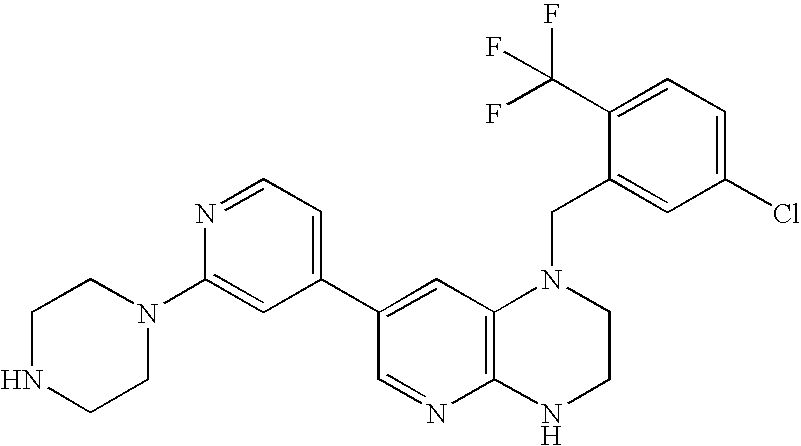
C12=C(NCCN1CC1=CC(Cl)=CC=C1C(F)(F)F)N=CC(C1=CC=NC(N3CCNCC3)=C1)=C2
